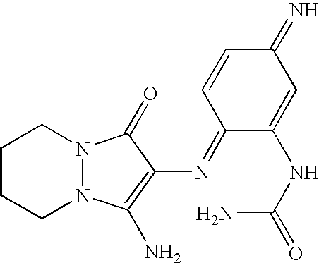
C1CCN2N(C1)C(=O)C(N=C1C(NC(=O)N)=CC(=N)C=C1)=C2N
